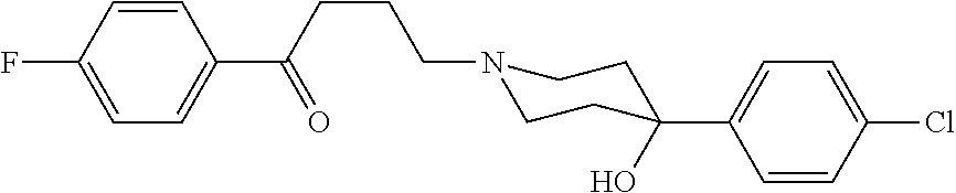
N1(CCCC(C2=CC=C(F)C=C2)=O)CCC(C2=CC=C(Cl)C=C2)(O)CC1
